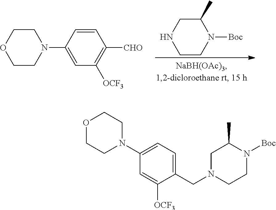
C1=CC(N2CCOCC2)=CC([OCF3])=C1[CHO].N1([Boc])C(C)CNCC1.O1CCN(C2=CC=C(CN3CCN([Boc])C(C)C3)C([OCF3])=C2)CC1
